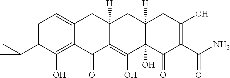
C1=C(C(C)(C)C)C(O)=C2C(=C1)CC1([H])C(=C(O)C3(O)C([H])(C1)CC(O)=C(C(N)=O)C3=O)C2=O
